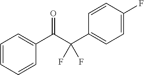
C1=CC=CC(C(C(C2=CC=C(F)C=C2)(F)F)=O)=C1
